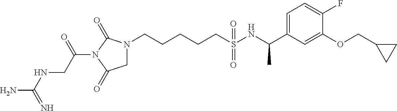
N1(CCCCCS(NC(C2=CC=C(F)C(OCC3CC3)=C2)C)(=O)=O)CC(=O)N(C(CNC(N)=N)=O)C1=O
